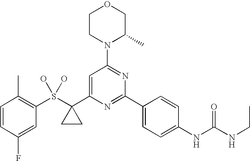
C1=CC(F)=CC(S(C2(C3=CC(N4C(C)COCC4)=NC(C4=CC=C(NC(NCC)=O)C=C4)=N3)CC2)(O)O)=C1C
